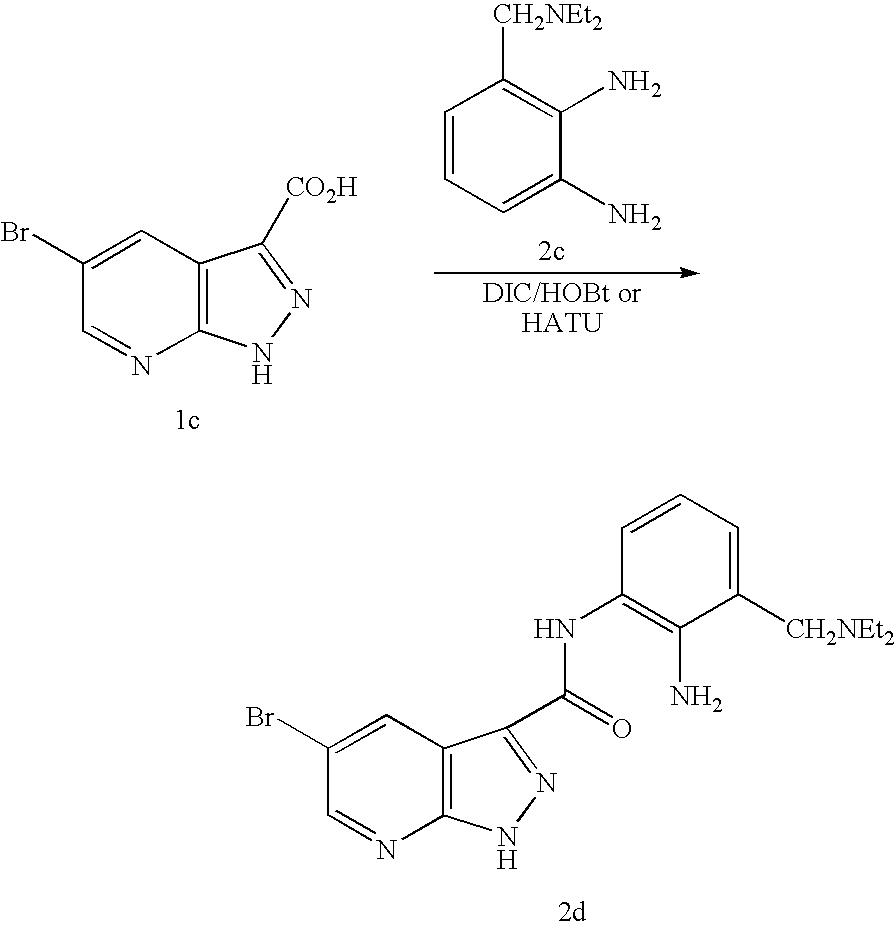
C12=C(C=C(Br)C=N1)C(C(=O)NC1=C(N)C([CH2NEt2])=CC=C1)=NN2.C12=C(C=C(Br)C=N1)C([CO2H])=NN2.C1=CC=C(N)C(N)=C1[CH2NEt2]
